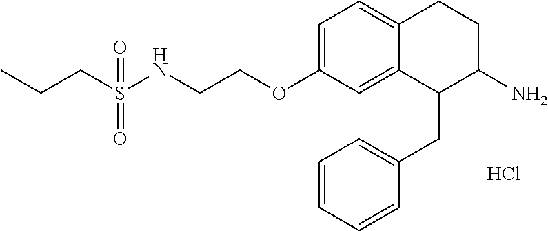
C1=C(OCCNS(CCC)(=O)=O)C=C2C(=C1)CCC(N)C2CC1=CC=CC=C1.Cl
